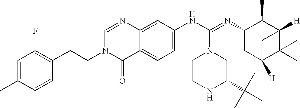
N1(CCC2=C(F)C=C(C)C=C2)C=NC2=CC(NC(=NC3CC4([H])C(C)(C)C([H])(C3C)C4)N3CCNC(C(C)(C)C)C3)=CC=C2C1=O
